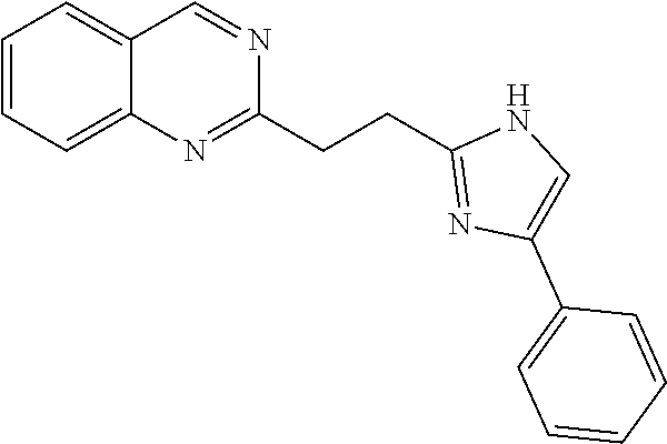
C1=CC=C2C(=C1)C=NC(CCC1=NC(C3=CC=CC=C3)=CN1)=N2
